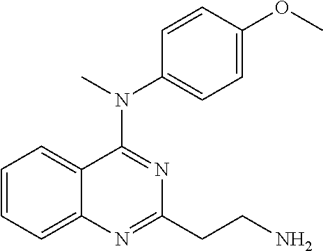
C1=CC=C2C(=C1)C(N(C)C1=CC=C(OC)C=C1)=NC(CCN)=N2
